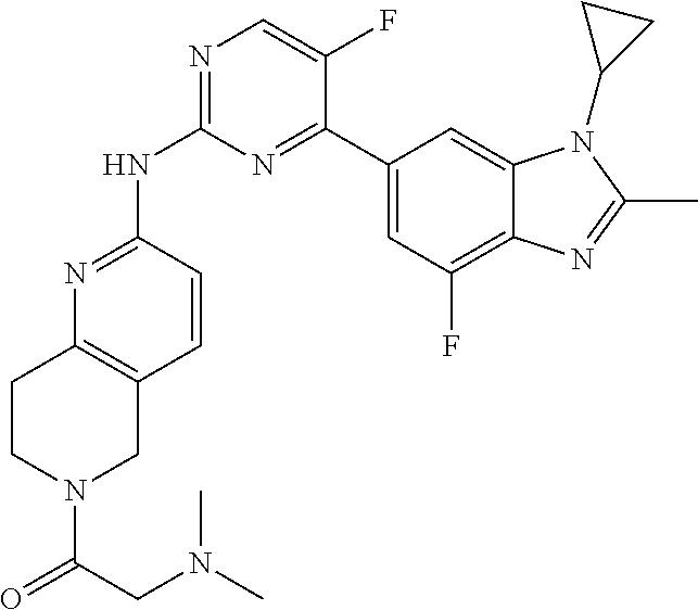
N1=C(NC2=NC=C(F)C(C3=CC(F)=C4C(=C3)N(C3CC3)C(C)=N4)=N2)C=CC2=C1CCN(C(CN(C)C)=O)C2
